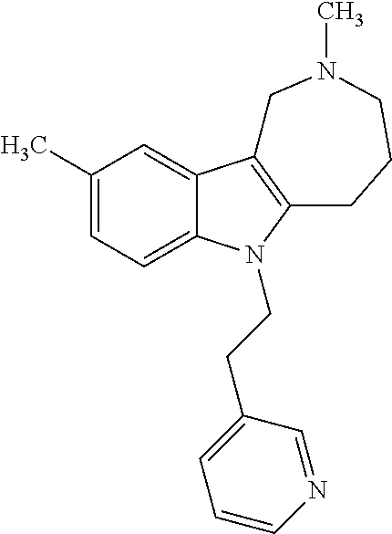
C1(C)=CC=C2C(=C1)C1=C(CCCN(C)C1)N2CCC1=CC=CN=C1
